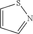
C1=CC=NS1
